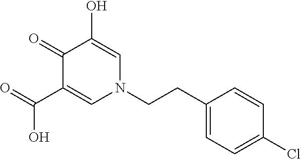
O=C(C1=CN(CCC2=CC=C(Cl)C=C2)C=C(O)C1=O)O
